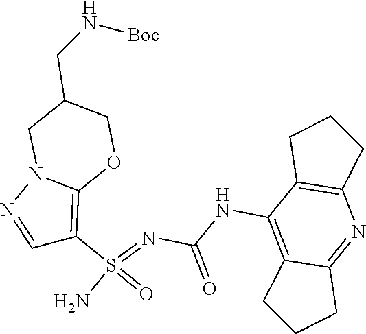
C(NC1=C2C(=NC3=C1CCC3)CCC2)(N=S(N)(=O)C1=C2N(N=C1)CC(CN[Boc])CO2)=O
